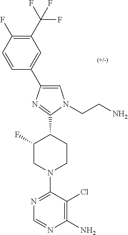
C1(C(F)(F)F)=C(F)C=CC(C2=CN(CCN)C(C3C(F)CN(C4=NC=NC(N)=C4Cl)CC3)=N2)=C1
